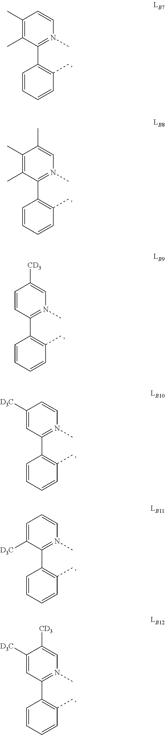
C1(C)=C(C)C(C2=C(C)C=CC=C2)=N(C)C=C1C.C1=CC(C2=C(C)C=CC=C2)=N(C)C=C1[CD3].C1([D3C])=CC(C2=C(C)C=CC=C2)=N(C)C=C1.C1=C([D3C])C(C2=C(C)C=CC=C2)=N(C)C=C1.C1([D3C])=CC(C2=C(C)C=CC=C2)=N(C)C=C1[CD3].C1(C)=C(C)C(C2=C(C)C=CC=C2)=N(C)C=C1
